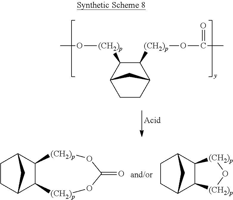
C1CC2C3C(C1C2)[(CH2)p]OC(=O)O[(CH2)p]3.C1CC2C3C(C1C2)[(CH2)p]O[(CH2)p]3.C1CC2C([(CH2)p]OC(C)=O)C([(CH2)p]OC)C1C2
